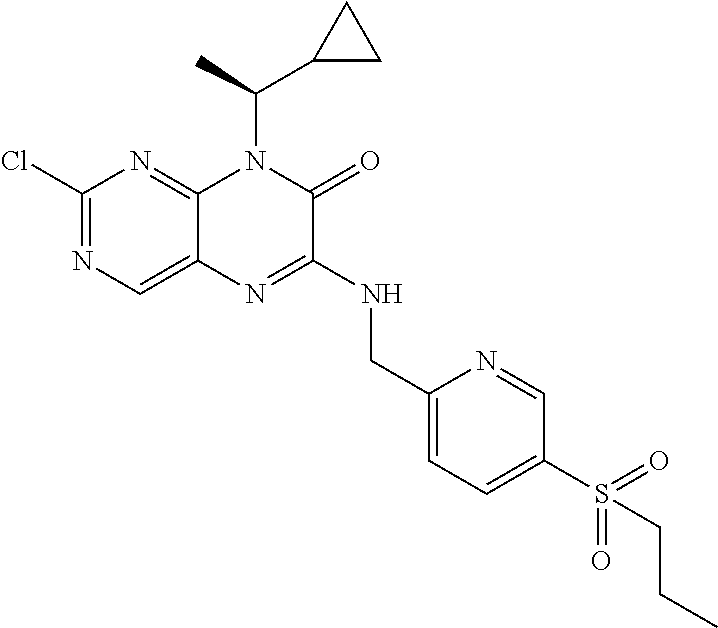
C1(Cl)=NC=C2C(=N1)N(C(C1CC1)C)C(=O)C(NCC1=CC=C(S(CCC)(=O)=O)C=N1)=N2
